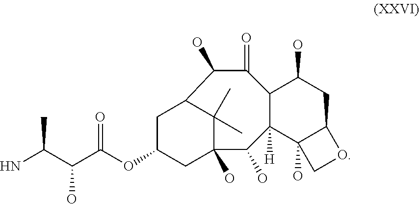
NC(C(C(OC1CC2(O)C(C)(C)C(C1)C(O)C(=O)C1C([H])(C2O)C2(O)C(CC1O)OC2)=O)O)C
